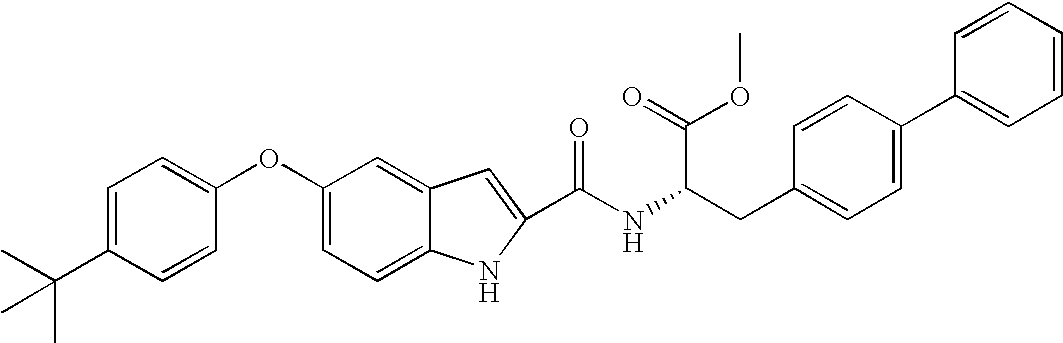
C(NC(CC1=CC=C(C2=CC=CC=C2)C=C1)C(=O)OC)(=O)C1=CC2=CC(OC3=CC=C(C(C)(C)C)C=C3)=CC=C2N1
